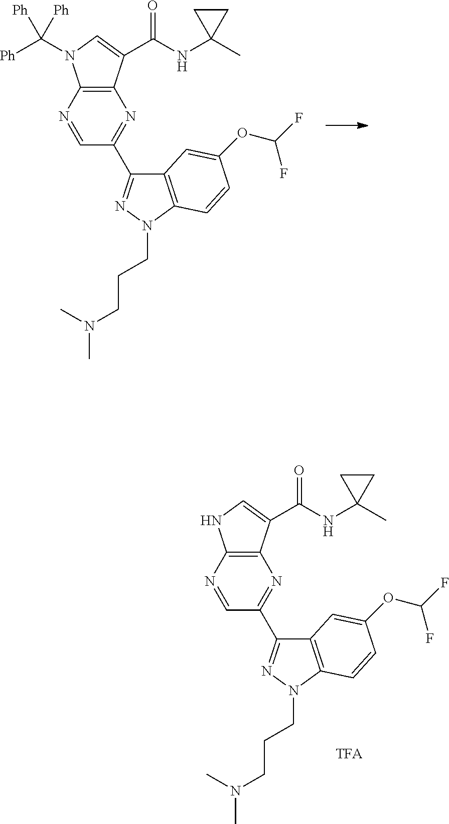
C12=C(C(C(NC3(C)CC3)=O)=CN1C([Ph])([Ph])[Ph])N=C(C1=NN(CCCN(C)C)C3=C1C=C(OC(F)F)C=C3)C=N2.C12=C(C(C(NC3(C)CC3)=O)=CN1)N=C(C1=NN(CCCN(C)C)C3=C1C=C(OC(F)F)C=C3)C=N2
